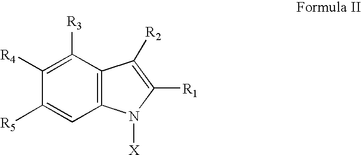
C1([R4])=C([R3])C2=C(C=C1[R5])N([X])C([R1])=C2[R2]
